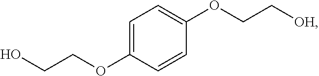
C1=C(OCCO)C=CC(OCC[OH])=C1
